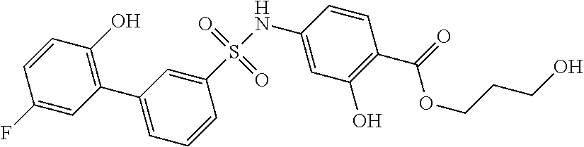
C1(C2=C(O)C=CC(F)=C2)=CC=CC(S(NC2=CC(O)=C(C(=O)OCCCO)C=C2)(=O)=O)=C1
